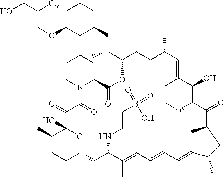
C1(C)CCC2OC1(O)C(=O)C(=O)N1C(CCCC1)C(=O)OC(C(CC1CCC(OCCO)C(OC)C1)C)CCC(C)C=C(C)C(O)C(OC)C(=O)C(C)CC(C)C=CC=CC=C(C)C(NCCS(=O)(=O)O)C2
